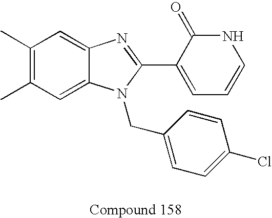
C1(C)=C(C)C=C2C(=C1)N=C(C1=CC=CNC1=O)N2CC1=CC=C(Cl)C=C1
